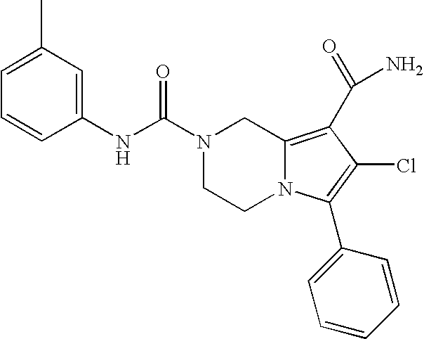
C1(NC(=O)N2CCN3C(=C(C(N)=O)C(Cl)=C3C3=CC=CC=C3)C2)=CC(C)=CC=C1
